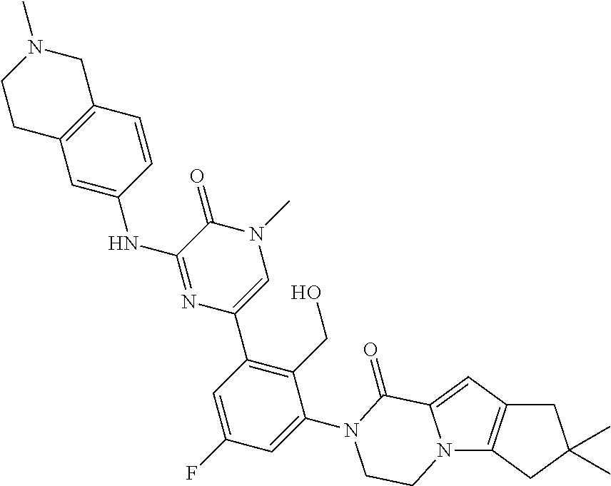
N12C3=C(C=C1C(=O)N(C1=CC(F)=CC(C4=CN(C)C(=O)C(NC5=CC6=C(C=C5)CN(C)CC6)=N4)=C1CO)CC2)CC(C)(C)C3
